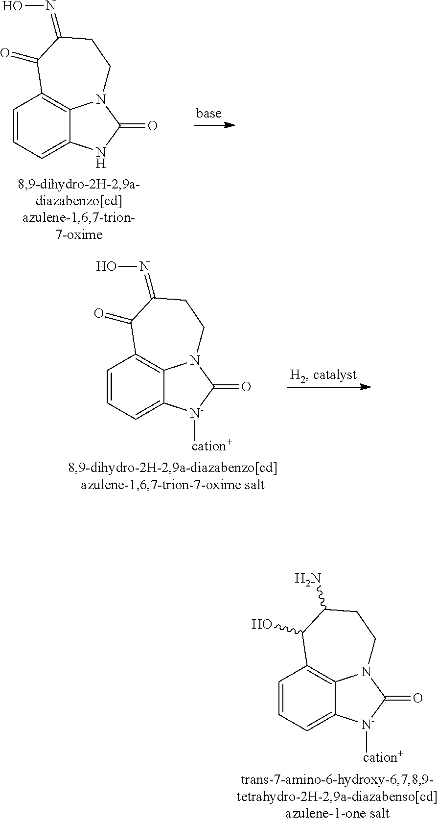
C1=CC=C2C3=C1C(=O)C(=NO)CCN3C(=O)N2.C1=CC=C2C3=C1C(=O)C(=NO)CCN3C(=O)[N-]2[cation+].C1=CC=C2C3=C1C(O)C(N)CCN3C(=O)[N-]2[cation+]
